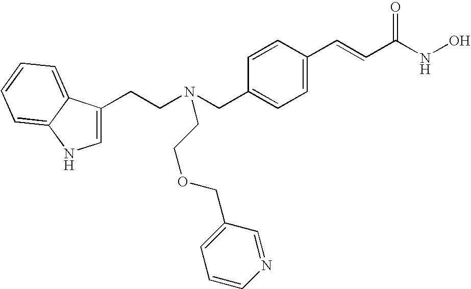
C1(CCN(CC2=CC=C(C=CC(NO)=O)C=C2)CCOCC2=CC=CN=C2)=CNC2=CC=CC=C12
